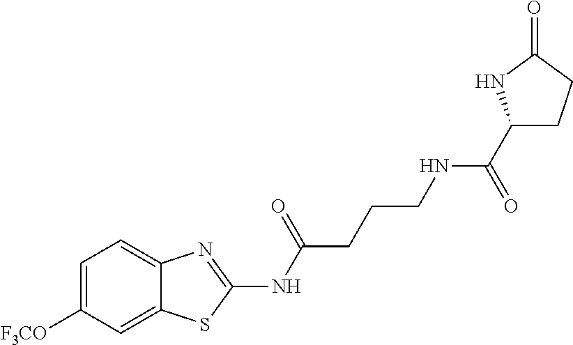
C1=C([F3CO])C=C2C(=C1)N=C(NC(CCCNC(C1CCC(=O)N1)=O)=O)S2
